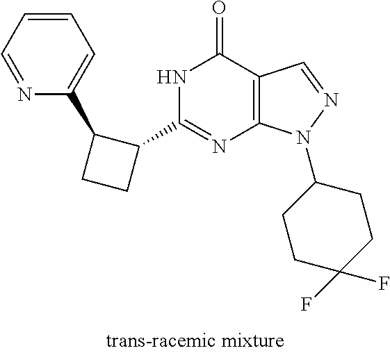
C1(C2C(C3=CC=CC=N3)CC2)=NC2=C(C(=O)N1)C=NN2C1CCC(F)(F)CC1
